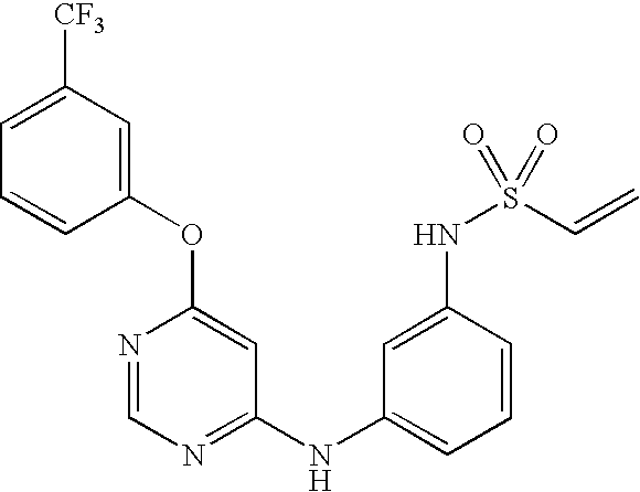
C1([CF3])=CC=CC(OC2=CC(NC3=CC=CC(NS(C=C)(=O)=O)=C3)=NC=N2)=C1
